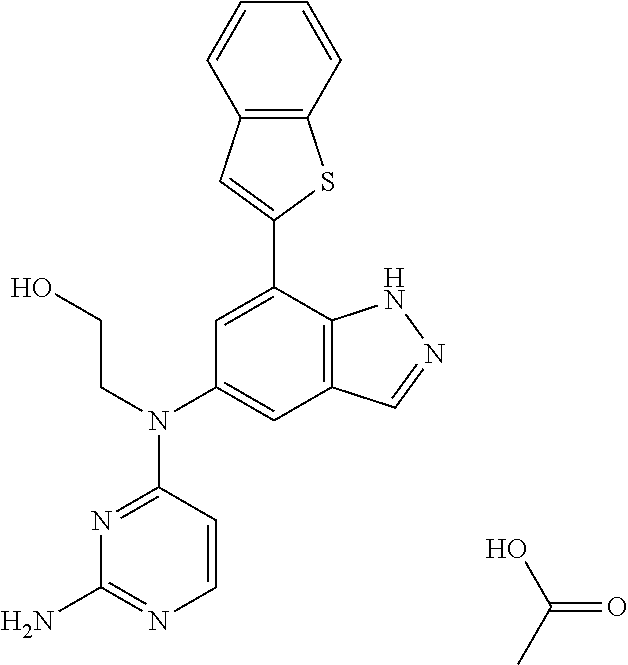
C12=C(C=CC=C1)SC(C1=CC(N(CCO)C3=NC(N)=NC=C3)=CC3=C1NN=C3)=C2.C(=O)(C)O
